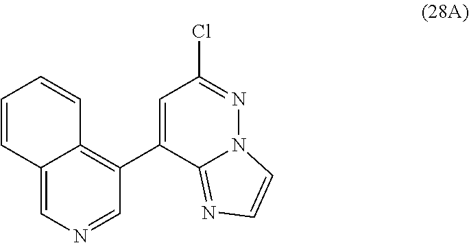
C12=CN=CC(C3=CC(Cl)=NN4C3=NC=C4)=C1C=CC=C2
